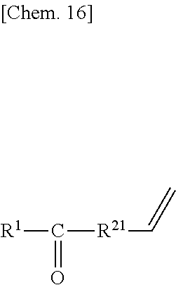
[R1]C(=O)[R21]C=C
